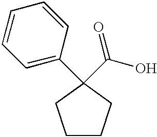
C1=C(C2(C(O)=O)CCCC2)C=CC=C1
